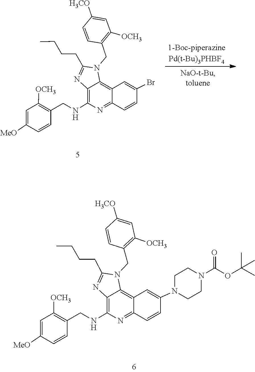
C1(CCCC)=NC2=C(NCC3=C([OCH3])C=C([MeO])C=C3)N=C3C(=C2N1CC1=C([OCH3])C=C([H3CO])C=C1)C=C(Br)C=C3.C1(CCCC)=NC2=C(NCC3=C([OCH3])C=C([MeO])C=C3)N=C3C(=C2N1CC1=C([OCH3])C=C([H3CO])C=C1)C=C(N1CCN(C(OC(C)(C)C)=O)CC1)C=C3
